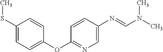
C1=C(SC)C=CC(OC2=NC=C(N=CN(C)C)C=C2)=C1
